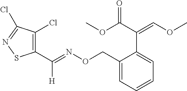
C1(C(=NOCC2=CC=CC=C2C(C(OC)=O)=COC)[H])=C(Cl)C(Cl)=NS1
